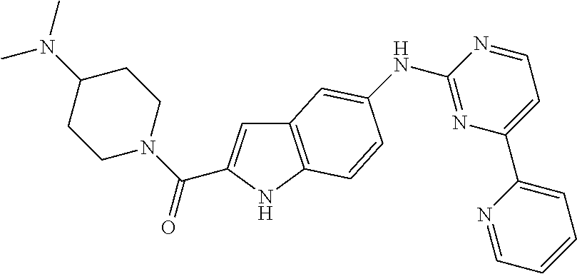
C12=C(NC(C(N3CCC(N(C)C)CC3)=O)=C1)C=CC(NC1=NC(C3=CC=CC=N3)=CC=N1)=C2
